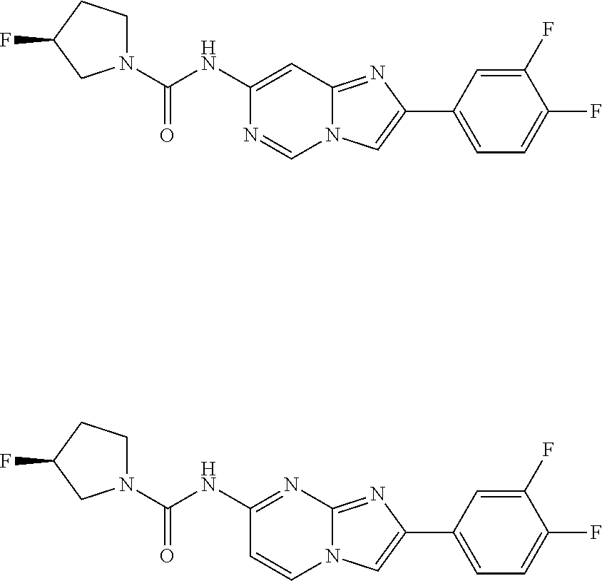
C1=C(C2=CN3C(=N2)C=C(NC(N2CCC(F)C2)=O)N=C3)C=C(F)C(F)=C1.C1=C(C2=CN3C(=N2)N=C(NC(N2CCC(F)C2)=O)C=C3)C=C(F)C(F)=C1
